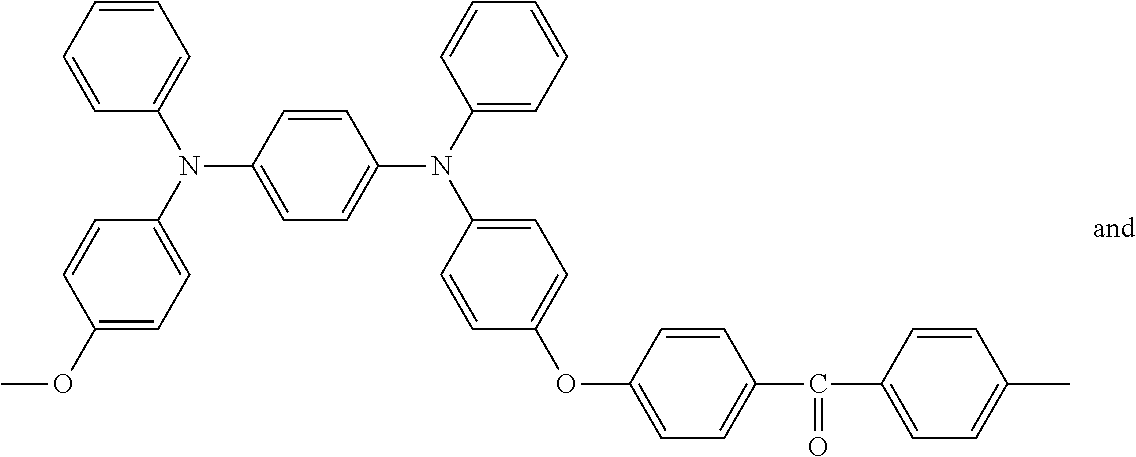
C1=CC=CC(N(C2=CC=C(OC)C=C2)C2=CC=C(N(C3=CC=CC=C3)C3=CC=C(OC4=CC=C(C(C5=CC=C(C)C=C5)=O)C=C4)C=C3)C=C2)=C1
